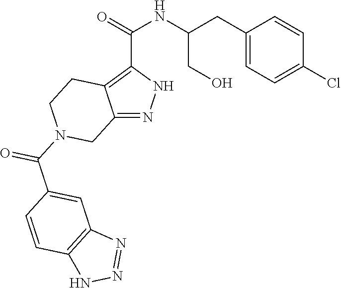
C12=NNC(C(=O)NC(CC3=CC=C(Cl)C=C3)CO)=C1CCN(C(C1=CC3=C(C=C1)NN=N3)=O)C2
